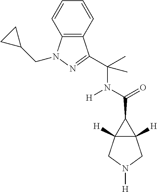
C12([H])C([H])(C1C(N([H])C(C)(C)C1=NN(CC3CC3)C3=C1C=CC=C3)=O)CN([H])C2
